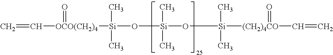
C=C[OCO(CH2)4](=O)[Si](C)(C)O[Si](C)(C)O[Si]([(CH2)4CO](=O)C=C)(C)C
